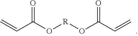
C=CC(O[R]OC(C=C)=O)=O
